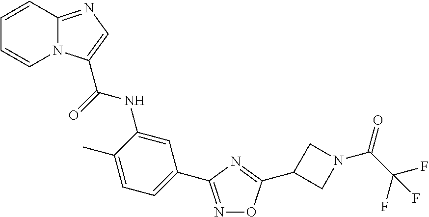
C1=CC2=NC=C(C(=O)NC3=CC(C4=NOC(C5CN(C(C(F)(F)F)=O)C5)=N4)=CC=C3C)N2C=C1
